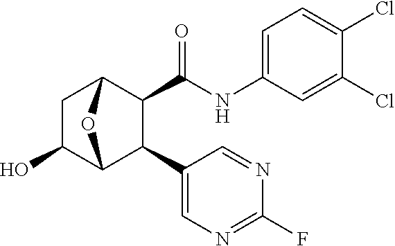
C1(Cl)=CC(NC(C2C(C3=CN=C(F)N=C3)C3OC2CC3O)=O)=CC=C1Cl
